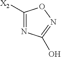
N1=C([X2])ON=C1O
